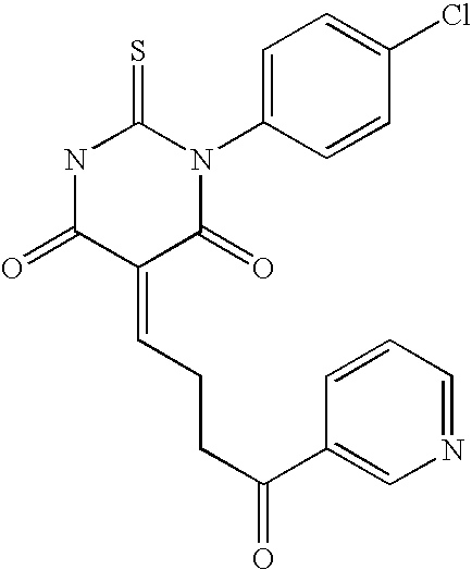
O=C1C(=CCCC(=O)C2=CN=CC=C2)C(=O)N(C2=CC=C(Cl)C=C2)C(=S)N1
